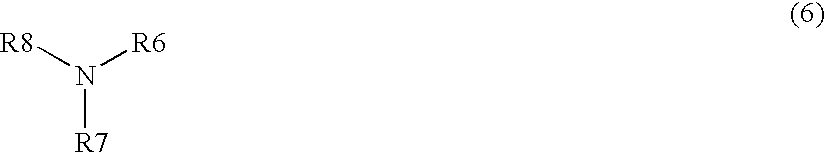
[R7]N([R8])[R6]
